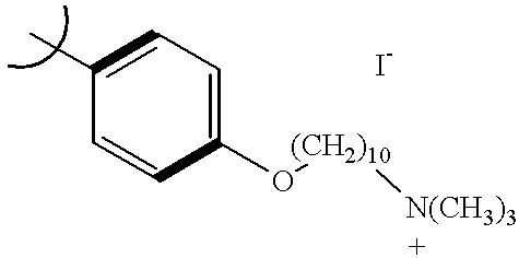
C1(C)=CC=C(O[(CH2)10][N(CH3)3])C=C1
